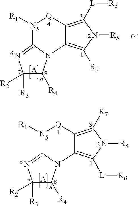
N1([R1])[Q]C2=C([R7])N([R5])C([L][R6])=C2N2C([R4])C([R3])([R2])N=C12.[A].N1([R1])[Q]C2=C([L][R6])N([R5])C([R7])=C2N2C([R4])C([R3])([R2])N=C12.[A]
